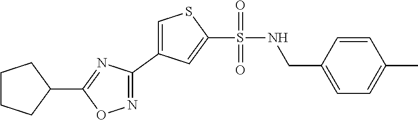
C1(CNS(C2=CC(C3=NOC(C4CCCC4)=N3)=CS2)(=O)=O)=CC=C(C)C=C1
